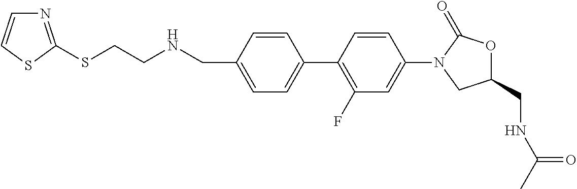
C1=C(CNCCSC2=NC=CS2)C=CC(C2=C(F)C=C(N3CC(CNC(C)=O)OC3=O)C=C2)=C1
